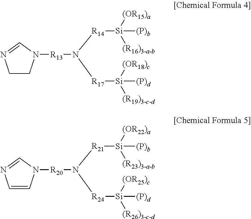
[R13](N([R17][Si]([(R19)3-c-d])([(OR18)c])[(P)d])[R14][Si]([(OR15)a])([(R16)3-a-b])[(P)b])N1CCN=C1.[R20](N([R24][Si]([(R26)3-c-d])([(OR25)c])[(P)d])[R21][Si]([(OR22)a])([(R23)3-a-b])[(P)b])N1C=CN=C1
